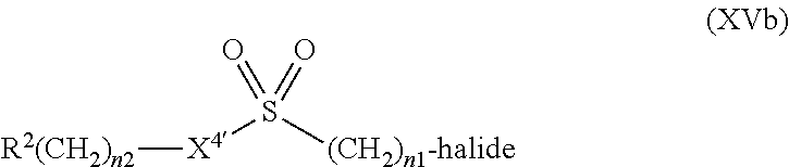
S([(CH2)n1-halide])([X4][R2(CH2)n2])(=O)=O
